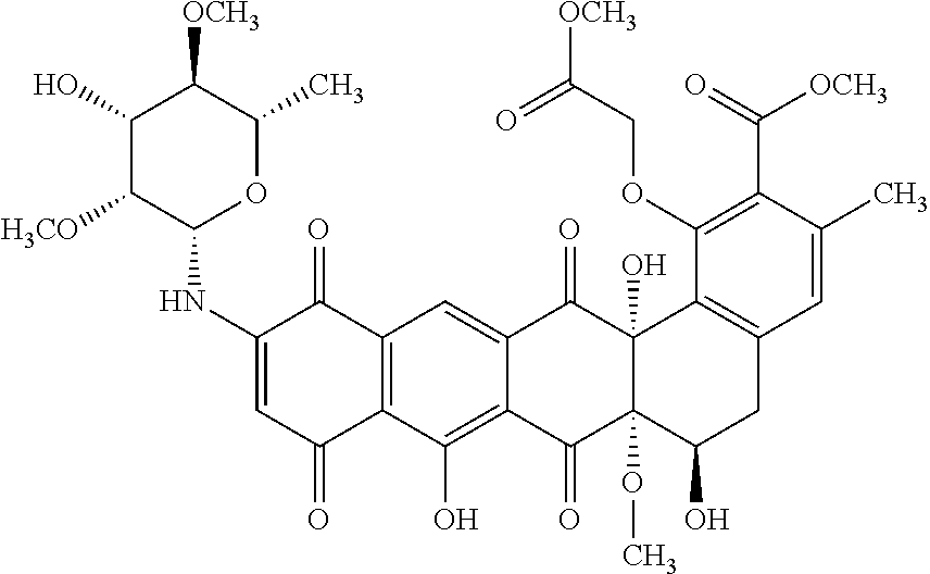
C1(O)C([H3CO])C(NC2=CC(=O)C3=C(C2=O)C=C2C(=C3O)C(=O)C3(OC)C(O)(C2=O)C2=C(CC3O)C=C(C)C(C(=O)[OCH3])=C2OCC(=O)[OCH3])OC(C)C1[OCH3]
